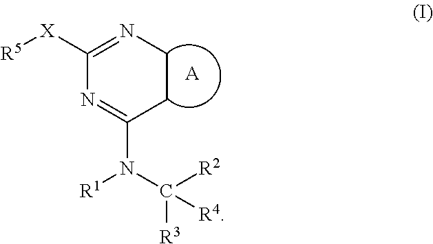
C1([X][R5])=NCCC(N(C([R2])([R3])[R4])[R1])=N1.[A]
